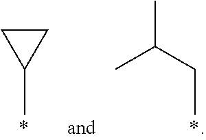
C1CC1C.C(C)C(C)C
